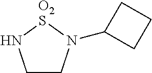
C1CN(C2CCC2)[O2S]N1
